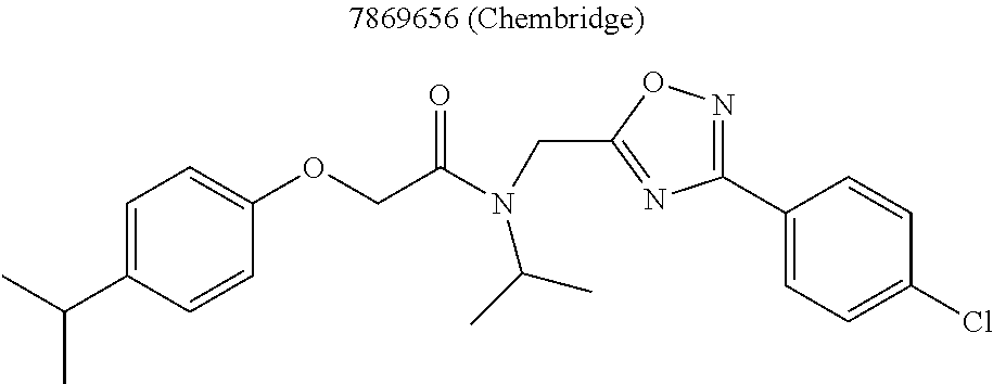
C1(OCC(N(CC2=NC(C3=CC=C(Cl)C=C3)=NO2)C(C)C)=O)=CC=C(C(C)C)C=C1
